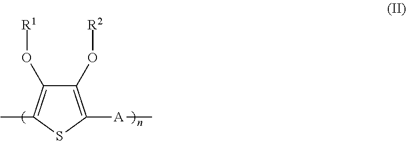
C1(O[R2])=C([A]C)SC(C)=C1O[R1]
